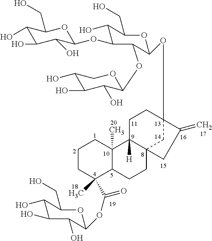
C1CCC(C)(C(OC2C(O)C(O)C(O)C(CO)O2)=O)C2C1(C)C1([H])C3(CC2)CC(OC2C(OC4C(O)C(O)C(O)CO4)C(OC4C(O)C(O)C(O)C(CO)O4)C(O)C(CO)O2)(CC1)C(=C)C3
